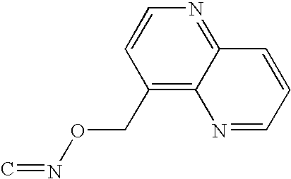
C1(CON=C)=C2C(=NC=C1)C=CC=N2
